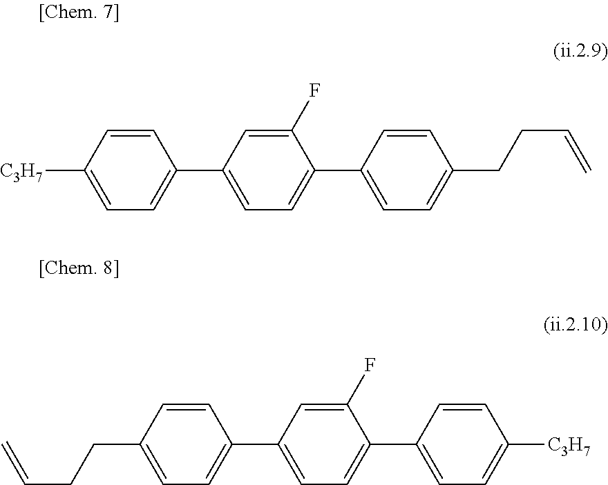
C1=CC([C3H7])=CC=C1C1=CC=C(C2=CC=C(CCC=C)C=C2)C(F)=C1.C1=CC(CCC=C)=CC=C1C1=CC=C(C2=CC=C([C3H7])C=C2)C(F)=C1
